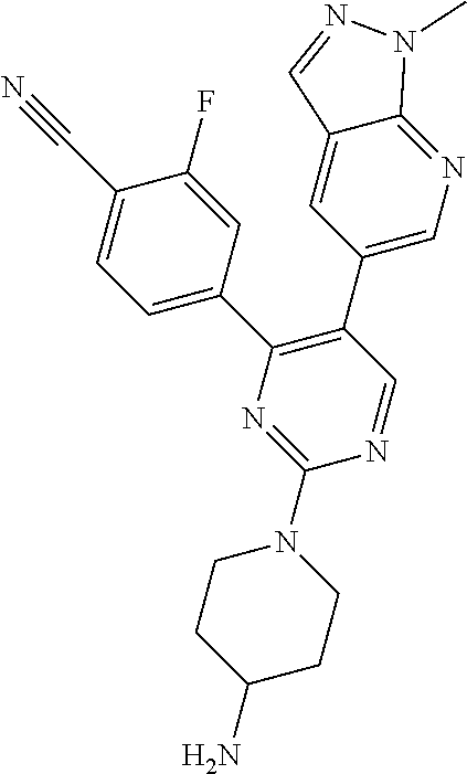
C1(N2CCC(N)CC2)=NC(C2=CC=C(C#N)C(F)=C2)=C(C2=CN=C3C(=C2)C=NN3C)C=N1
